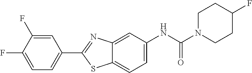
C12=CC(NC(N3CCC(F)CC3)=O)=CC=C1SC(C1=CC=C(F)C(F)=C1)=N2
